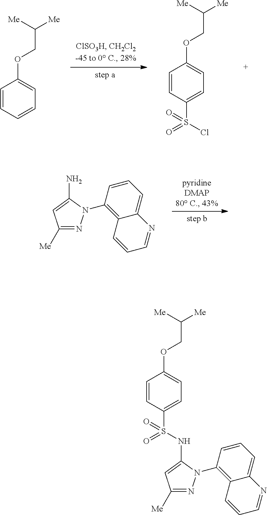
C1([Me])=NN(C2=C3C(=CC=C2)N=CC=C3)C(N)=C1.C(C([Me])[Me])OC1=CC=CC=C1.C(C([Me])[Me])OC1=CC=C(S(Cl)(=O)=O)C=C1.C1=CC(S(=O)(=O)NC2=CC([Me])=NN2C2=C3C(=CC=C2)N=CC=C3)=CC=C1OCC([Me])[Me]
